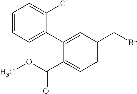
C1=CC=C(C2=CC(CBr)=CC=C2C(=O)OC)C(Cl)=C1
